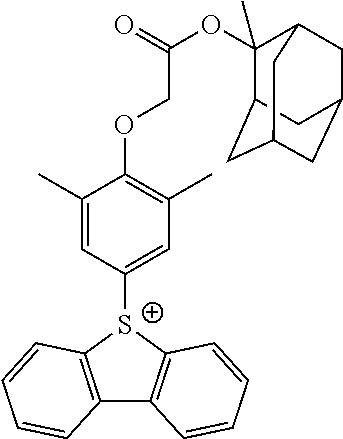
C12=C([S+](C3=CC(C)=C(OCC(OC4(C)C5CC6CC(CC4C6)C5)=O)C(C)=C3)C3=C1C=CC=C3)C=CC=C2
